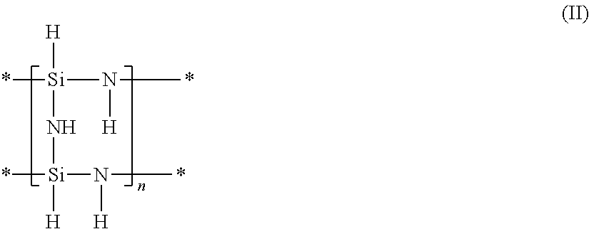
*[Si]([H])(N([H])*)N[Si](*)(N(*)[H])[H]
